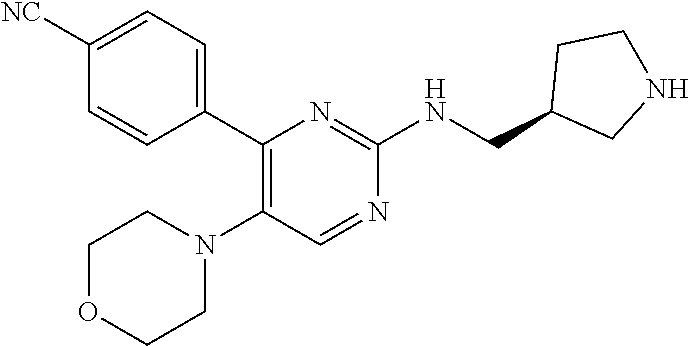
C1(C2=CC=C([NC])C=C2)=C(N2CCOCC2)C=NC(NCC2CNCC2)=N1
